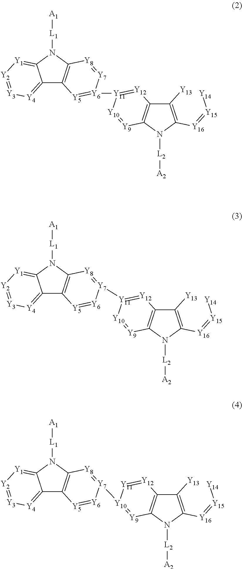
C12=[Y4][Y3]=[Y2][Y1]=C1N([L1][A1])C1=C2[Y5]=[Y6]([Y11]2=[Y12]C3=C(N([L2][A2])C([Y16]=[Y15][Y14])=C3[Y13])[Y9]=[Y10]2)[Y7]=[Y8]1.C12=[Y4][Y3]=[Y2][Y1]=C1N([L1][A1])C1=C2[Y5]=[Y6][Y7]([Y11]2=[Y12]C3=C(N([L2][A2])C([Y16]=[Y15][Y14])=C3[Y13])[Y9]=[Y10]2)=[Y8]1.C12=[Y4][Y3]=[Y2][Y1]=C1N([L1][A1])C1=C2[Y5]=[Y6][Y7]([Y10]2=[Y9]C3=C(C([Y13])=C([Y16]=[Y15][Y14])N3[L2][A2])[Y12]=[Y11]2)=[Y8]1
